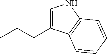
C1=C(CCC)C2=C(N1)C=CC=C2
